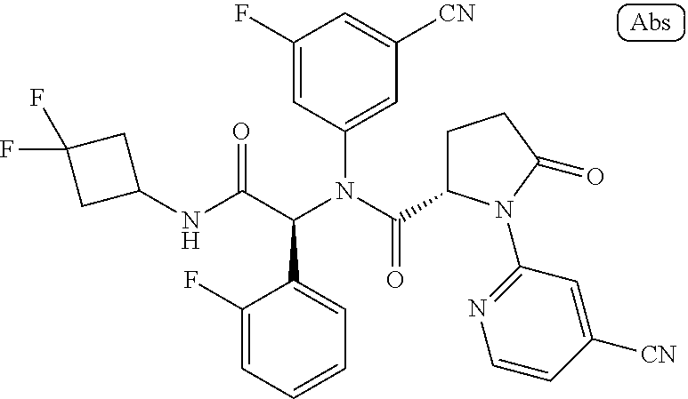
C1(NC(C(N(C(=O)C2CCC(=O)N2C2=NC=CC([CN])=C2)C2=CC([CN])=CC(F)=C2)C2=CC=CC=C2F)=O)CC(F)(F)C1
